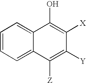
C12=CC=CC=C1C([Z])=C([Y])C([X])=C2O
